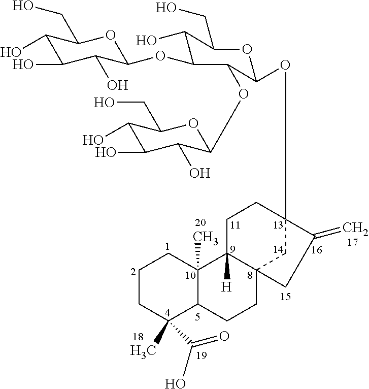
C1CC(C)(C(O)=O)C2C(C)(C1)C1([H])C3(CC2)CC(OC2C(OC4C(O)C(O)C(O)C(CO)O4)C(OC4C(O)C(O)C(O)C(CO)O4)C(O)C(CO)O2)(CC1)C(=C)C3
